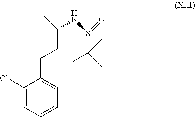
C1(Cl)=CC=CC=C1CCC(NS(C(C)(C)C)=O)C
